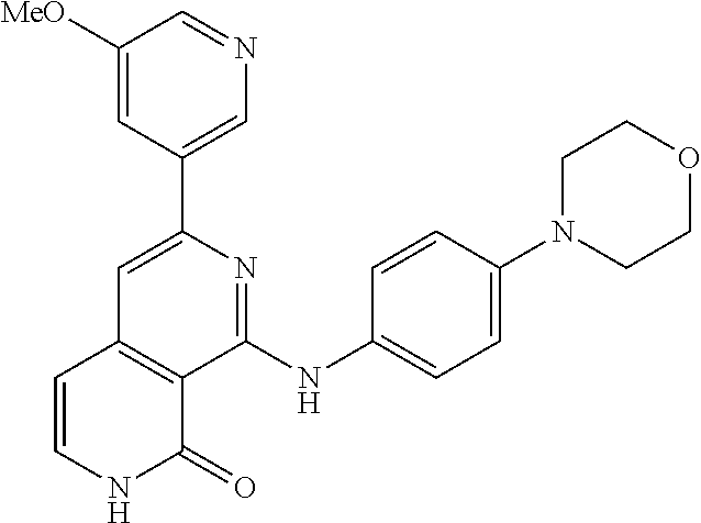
C1(C2=CN=CC([MeO])=C2)=CC2=C(C(NC3=CC=C(N4CCOCC4)C=C3)=N1)C(=O)NC=C2
